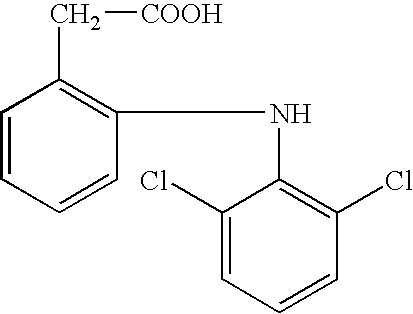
C1=CC=CC(NC2=C(Cl)C=CC=C2Cl)=C1C[COOH]
